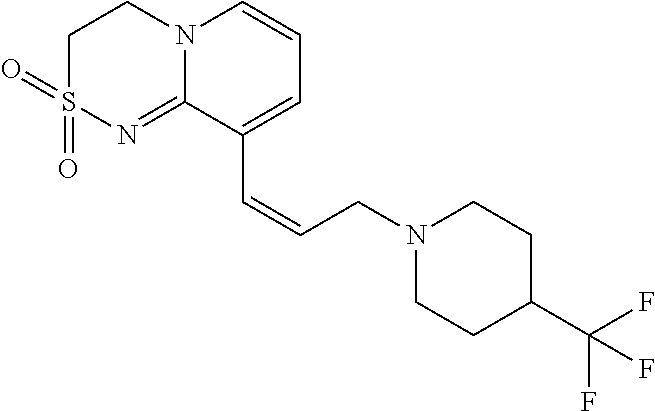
C1S(=O)(=O)N=C2N(C1)C=CC=C2C=CCN1CCC(C(F)(F)F)CC1
